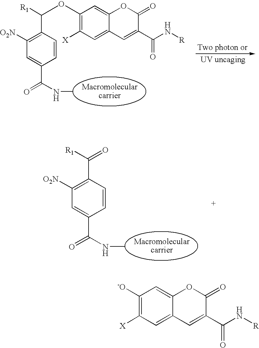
C1=CC(C([R1])OC2=C([X])C=C3C(=C2)OC(=O)C(C(N[R])=O)=C3)=C([O2N])C=C1C(NC)=O.C1=CC(C([R1])=O)=C([O2N])C=C1C(NC)=O.C1([-O])=C([X])C=C2C(=C1)OC(=O)C(C(N[R])=O)=C2
